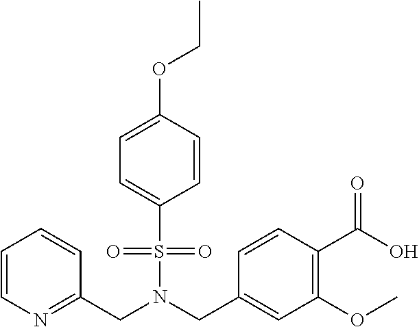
C1=CN=C(CN(S(=O)(=O)C2=CC=C(OCC)C=C2)CC2=CC(OC)=C(C(=O)O)C=C2)C=C1
